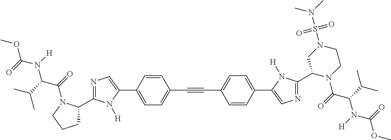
C(#CC1=CC=C(C2=CN=C(C3N(C(C(N(C(OC)=O)[H])C(C)C)=O)CCN(S(=O)(=O)N(C)C)C3)N2[H])C=C1)C1=CC=C(C2=CN=C(C3CCCN3C(C(N(C(OC)=O)[H])C(C)C)=O)N2[H])C=C1
